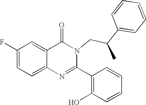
C1(F)=CC=C2C(=C1)C(=O)N(CC(C)C1=CC=CC=C1)C(C1=C(O)C=CC=C1)=N2
